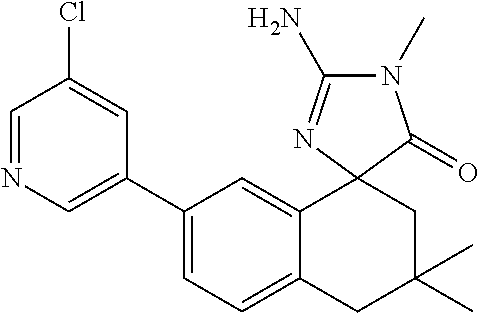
C1(C2=CN=CC(Cl)=C2)=CC=C2C(=C1)C1(CC(C)(C)C2)C(=O)N(C)C(N)=N1
